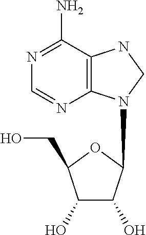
C12=C(C(N)=NC=N1)NCN2C1C(O)C(O)C(CO)O1
